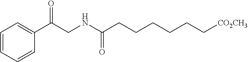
C1=CC=CC(C(CNC(CCCCCC[CO2CH3])=O)=O)=C1
